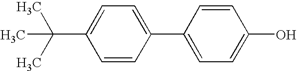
C1=CC(C2=CC=C(O)C=C2)=CC=C1C(C)(C)C
